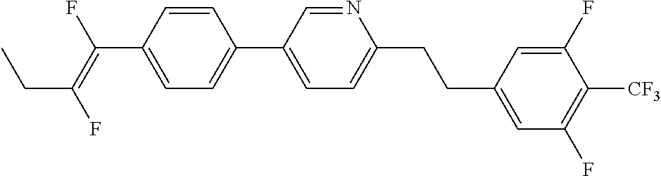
C(C1=CC=C(C2=CC=C(CCC3=CC(F)=C([CF3])C(F)=C3)N=C2)C=C1)(=C(F)CC)F
